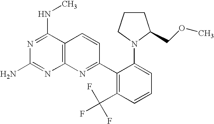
N1=C(NC)C2=C(N=C1N)N=C(C1=C(C(F)(F)F)C=CC=C1N1CCCC1COC)C=C2
